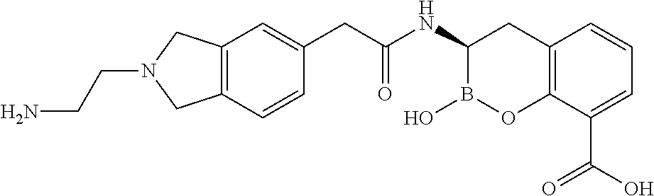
C12=C(C(C(O)=O)=CC=C1)OB(O)C(NC(=O)CC1=CC3=C(C=C1)CN(CCN)C3)C2
